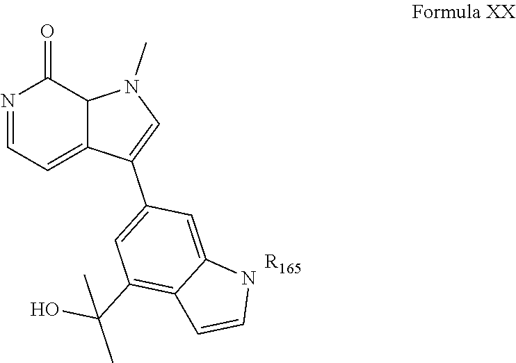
N1=CC=C2C(C1=O)N(C)C=C2C1=CC(C(C)(O)C)=C2C(=C1)NC=C2.[R165]
